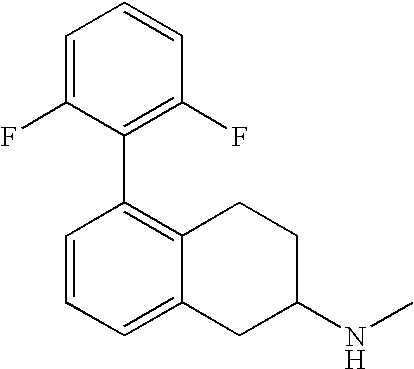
C1(C2=C3C(=CC=C2)CC(NC)CC3)=C(F)C=CC=C1F
